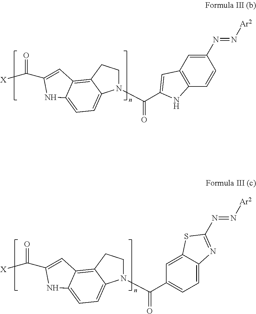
N1(C(=O)C2=CC3=C(C=CC(N=N[Ar2])=C3)N2)CCC2=C3C(=CC=C12)NC(C([X])=O)=C3.N1(C(=O)C2=CC=C3C(=C2)SC(N=N[Ar2])=N3)CCC2=C3C(=CC=C12)NC(C([X])=O)=C3
